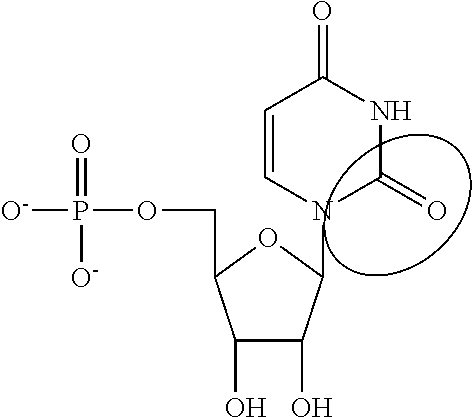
C1(O)C(O)c(n2C(=O)NC(=O)C=C2)OC1COP([O-])(=O)[O-]
